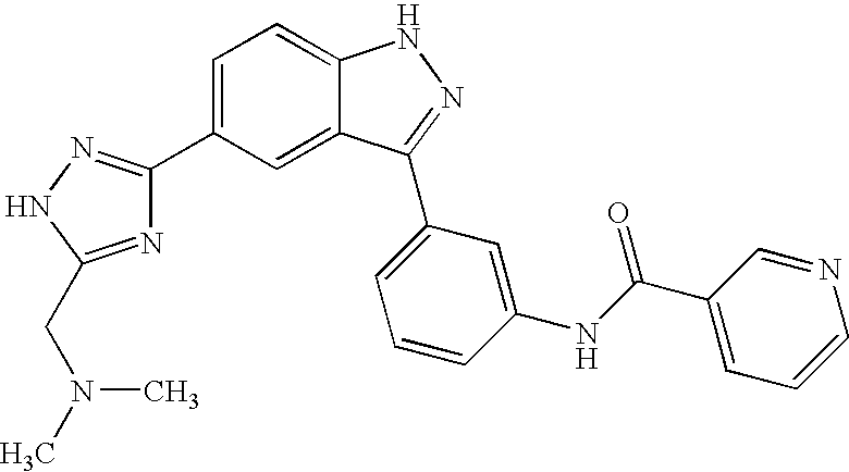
C1=C(C2=NNC(CN(C)C)=N2)C=C2C(=C1)NN=C2C1=CC=CC(NC(C2=CC=CN=C2)=O)=C1
